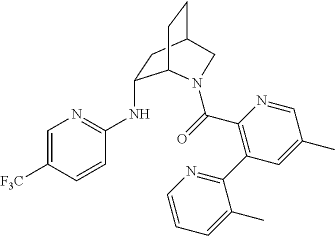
C1=C([F3C])C=CC(NC2CC3CCC2N(C(C2=C(C4=NC=CC=C4C)C=C(C)C=N2)=O)C3)=N1
